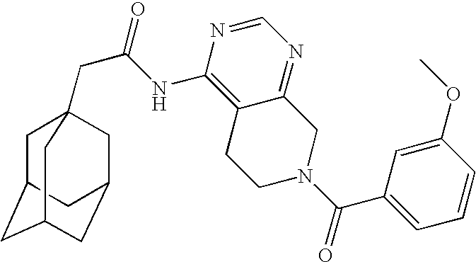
C1C2CC3CC(CC1(CC(=O)NC1=C4C(=NC=N1)CN(C(C1=CC=CC(OC)=C1)=O)CC4)C3)C2
